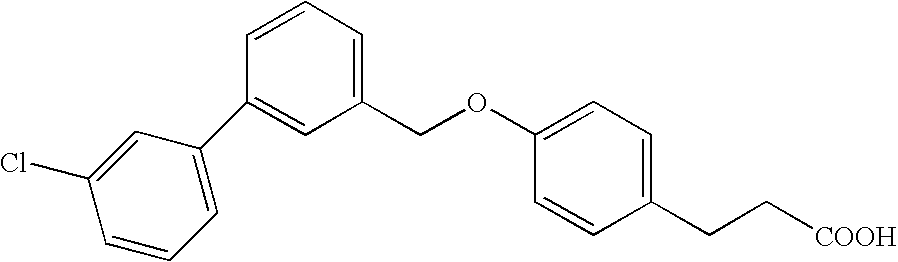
C1=C(C2=CC(COC3=CC=C(CC[COOH])C=C3)=CC=C2)C=C(Cl)C=C1
